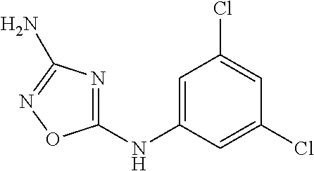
C1=C(NC2=NC(N)=NO2)C=C(Cl)C=C1Cl
